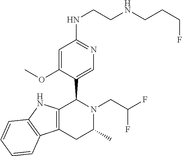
C12=C(NC3=C1C=CC=C3)C(C1=CN=C(NCCNCCCF)C=C1OC)N(CC(F)F)C(C)C2
